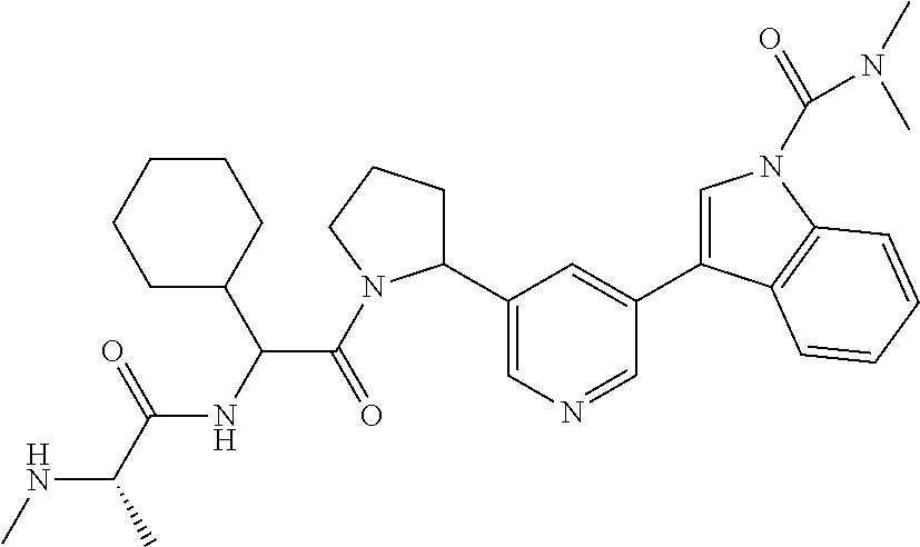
N(C(C)C(=O)NC(C(=O)N1C(C2=CN=CC(C3=CN(C(=O)N(C)C)C4=C3C=CC=C4)=C2)CCC1)C1CCCCC1)C
